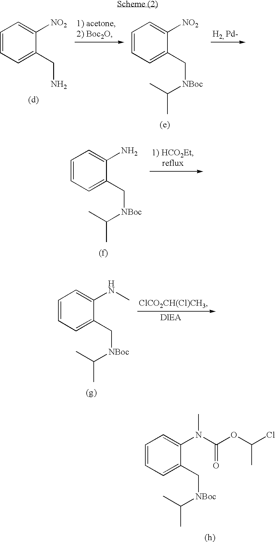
C1=CC=C(CN)C([NO2])=C1.C1=CC=C(C[NBoc]C(C)C)C([NO2])=C1.C1=CC=C(C[NBoc]C(C)C)C(N)=C1.C1=CC=C(C[NBoc]C(C)C)C(NC)=C1.[ClCO2CH(Cl)CH3].C1=CC=C(C[NBoc]C(C)C)C(N(C(=O)OC(C)Cl)C)=C1
